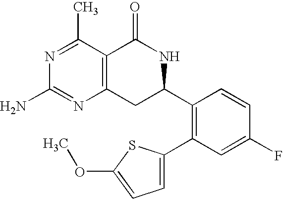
N1=C(C)C2=C(N=C1N)CC(C1=C(C3=CC=C(OC)S3)C=C(F)C=C1)NC2=O
